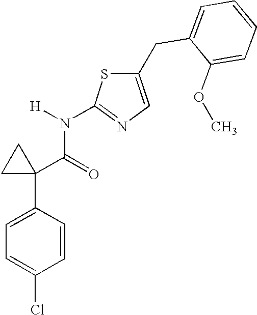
C1=C(C2(C(=O)N([H])C3=NC=C(CC4=CC=CC=C4OC)S3)CC2)C=CC(Cl)=C1
